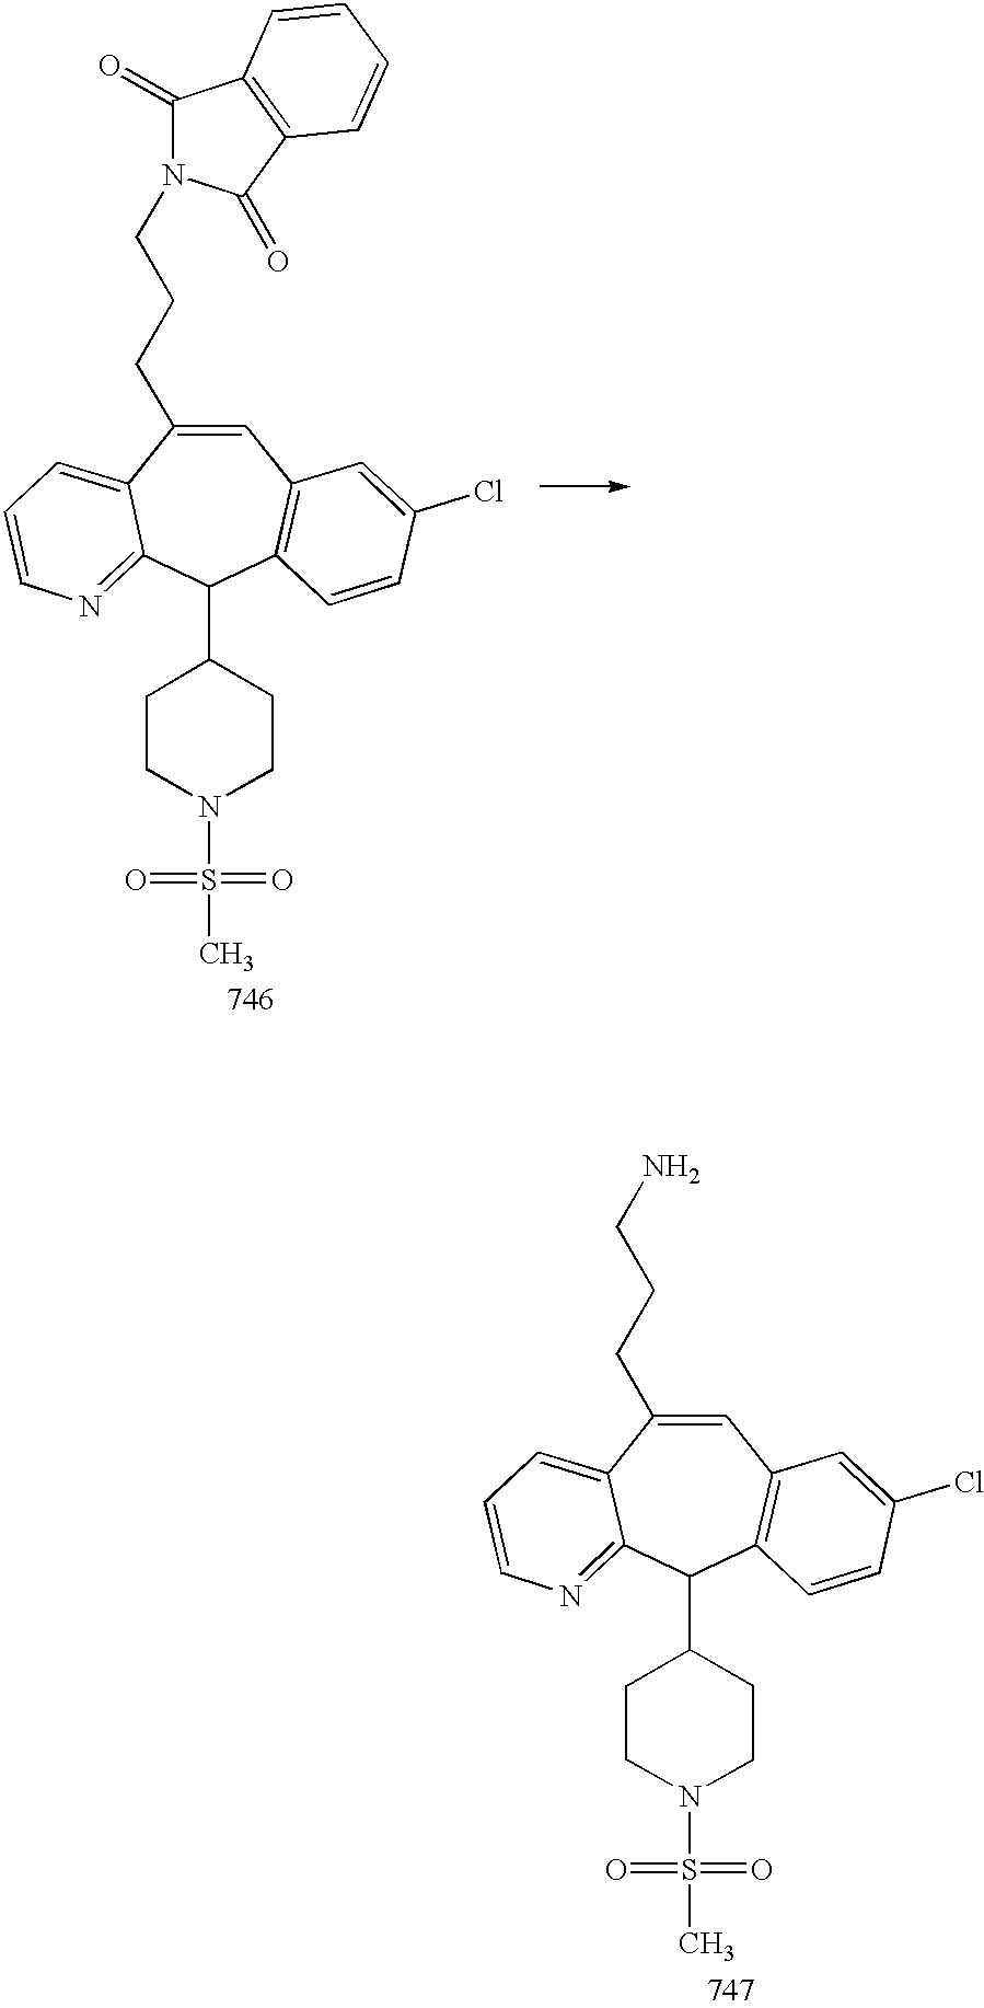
C1=C(CCCN2C(=O)C3=C(C2=O)C=CC=C3)C2=CC=CN=C2C(C2CCN(S(=O)(=O)C)CC2)C2=C1C=C(Cl)C=C2.C1=C(CCCN)C2=CC=CN=C2C(C2CCN(S(=O)(=O)C)CC2)C2=C1C=C(Cl)C=C2
